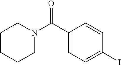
C1CCCN(C(C2=CC=C(I)C=C2)=O)C1
